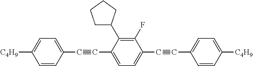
C1=CC(C#CC2=CC=C(C#CC3=CC=C([C4H9])C=C3)C(F)=C2C2CCCC2)=CC=C1[C4H9]
